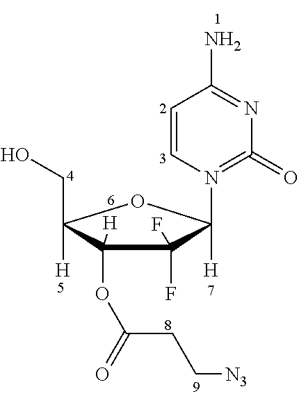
[N3]CCC(OC1([H])C(F)(F)C(N2=C(=O)N=C(N)C=C2)([H])OC1(CO)[H])=O
